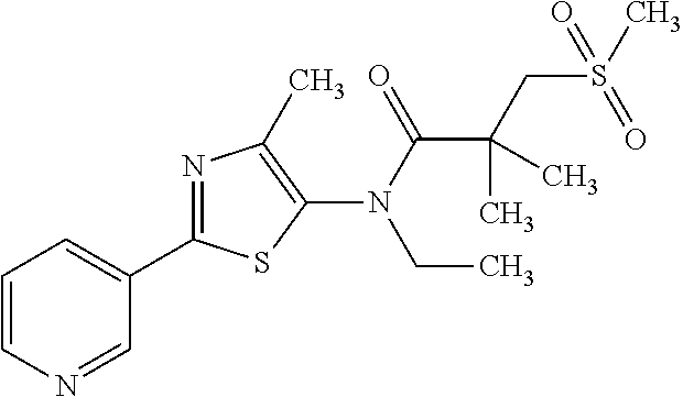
C1=CN=CC(C2=NC(C)=C(N(C(=O)C(CS(=O)(C)=O)(C)C)CC)S2)=C1
